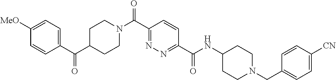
C1CN(C(C2=NN=C(C(=O)NC3CCN(CC4=CC=C([CN])C=C4)CC3)C=C2)=O)CCC1C(C1=CC=C([MeO])C=C1)=O
